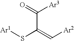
[Ar1]SC(=C[Ar2])C(=O)[Ar3]
